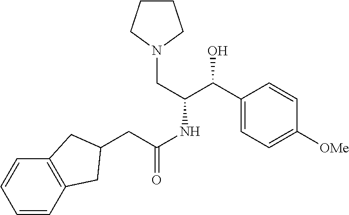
C1(C(O)C(CN2CCCC2)NC(CC2CC3=C(C=CC=C3)C2)=O)=CC=C([OMe])C=C1
